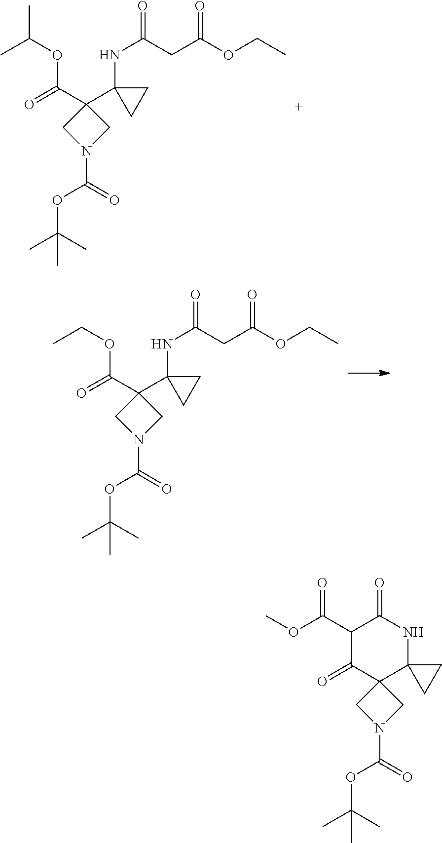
CC(OC(C1(C2(NC(CC(OCC)=O)=O)CC2)CN(C(OC(C)(C)C)=O)C1)=O)C.CCOC(C1(C2(NC(CC(OCC)=O)=O)CC2)CN(C(OC(C)(C)C)=O)C1)=O.C12(CN(C(OC(C)(C)C)=O)C1)C1(NC(=O)C(C(OC)=O)C2=O)CC1
